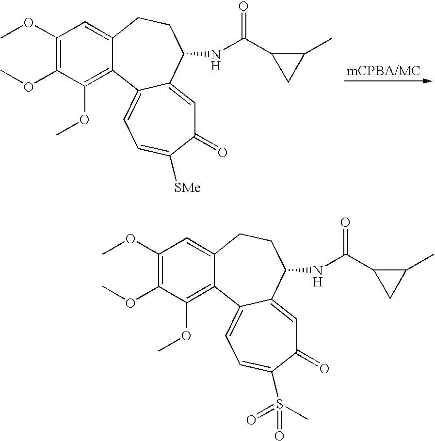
C1(OC)=C(OC)C(OC)=C2C(=C1)CCC(NC(C1CC1C)=O)C1=CC(=O)C([SMe])=CC=C21.C1(OC)=C(OC)C(OC)=C2C(=C1)CCC(NC(C1CC1C)=O)C1=CC(=O)C(S(=O)(=O)C)=CC=C21
